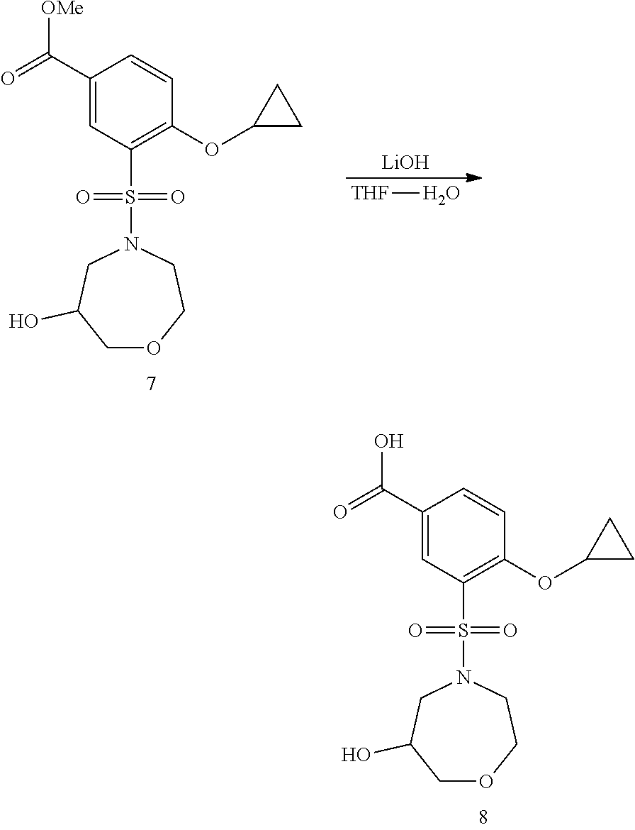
[LiOH].[THF]O.C1(C(=O)[OMe])=CC(S(N2CC(O)COCC2)(=O)=O)=C(OC2CC2)C=C1.C1(C(=O)O)=CC(S(N2CC(O)COCC2)(=O)=O)=C(OC2CC2)C=C1
